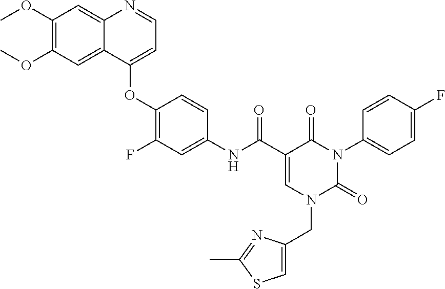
C1(OC)=C(OC)C=C2C(=C1)N=CC=C2OC1=C(F)C=C(NC(C2=CN(CC3=CSC(C)=N3)C(=O)N(C3=CC=C(F)C=C3)C2=O)=O)C=C1
